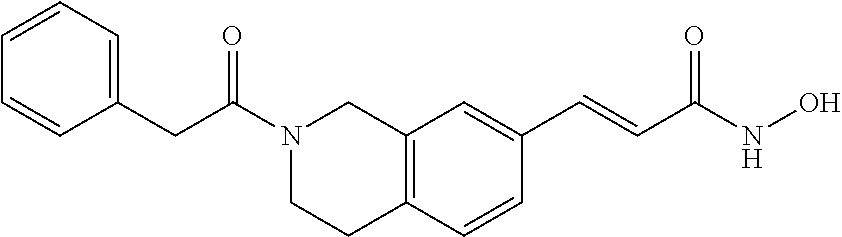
C12=C(C=CC(C=CC(NO)=O)=C1)CCN(C(CC1=CC=CC=C1)=O)C2
